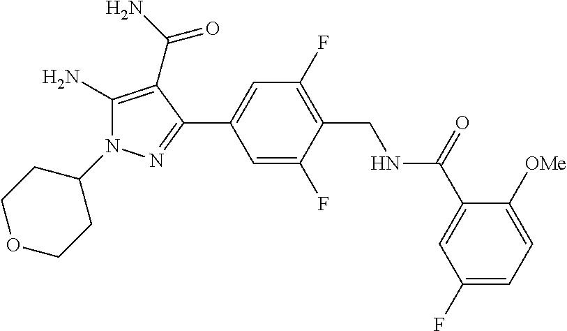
C1(F)=CC(C2=NN(C3CCOCC3)C(N)=C2C(=O)N)=CC(F)=C1CNC(C1=CC(F)=CC=C1[OMe])=O
